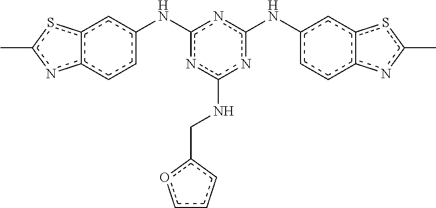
N(c1nc(Nc2ccc3c(c2)sc(C)n3)nc(NCc2occc2)n1)c1ccc2c(c1)sc(C)n2
